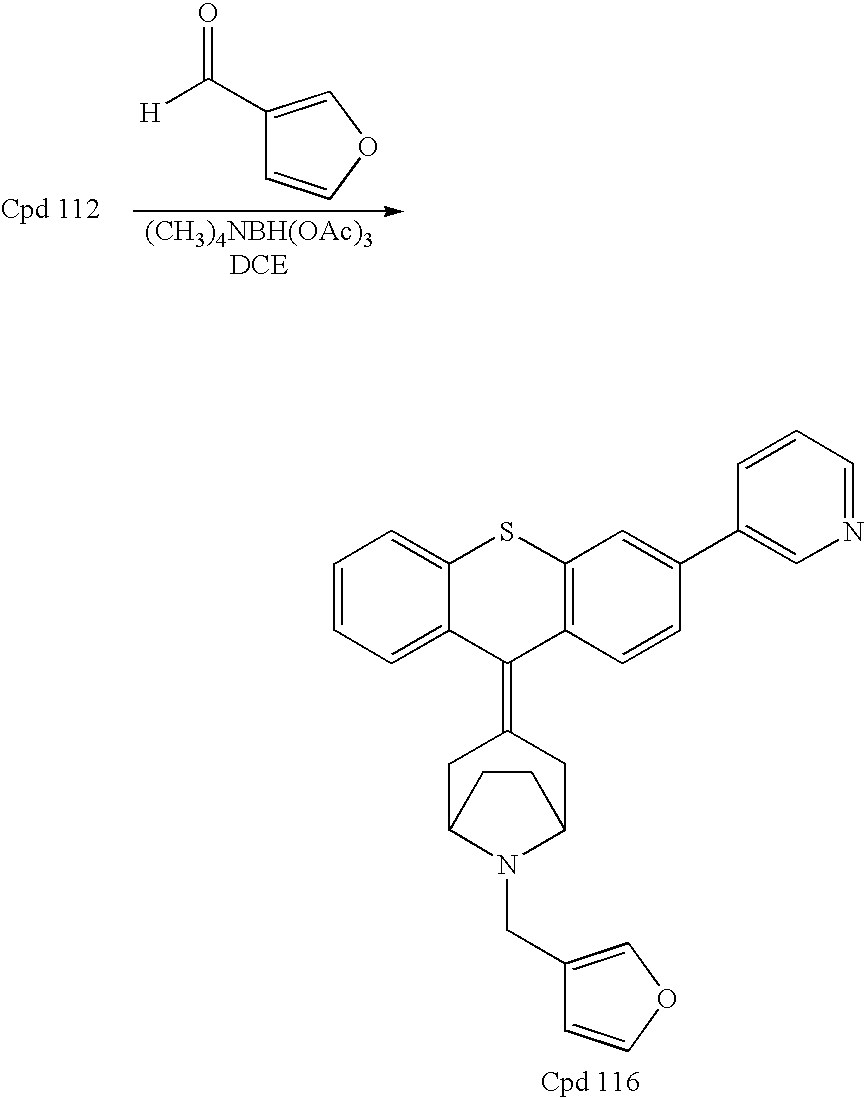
C1=CC=C2C(=C1)SC1=C(C2=C2CC3N(CC4=COC=C4)C(C2)CC3)C=CC(C2=CN=CC=C2)=C1.C1(C([H])=O)=COC=C1
